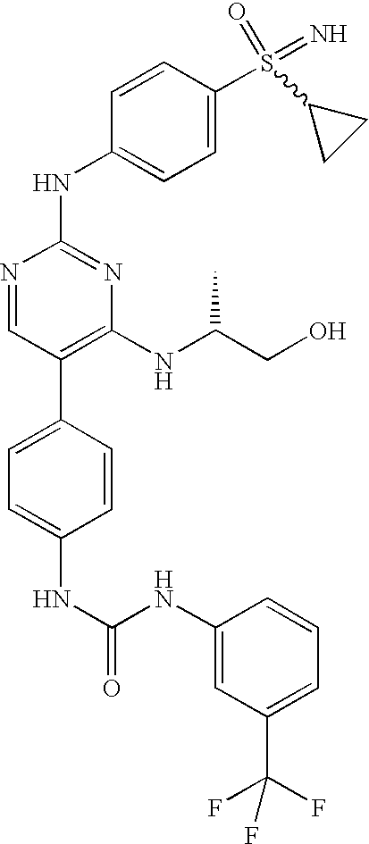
N(C1=CC(C(F)(F)F)=CC=C1)C(NC1=CC=C(C2=C(NC(CO)C)N=C(NC3=CC=C(S(=O)(=N)C4CC4)C=C3)N=C2)C=C1)=O
